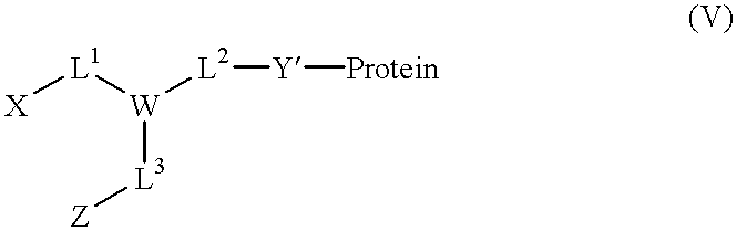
[X][L1][W]([L2][Y][Protein])[L3][Z]
